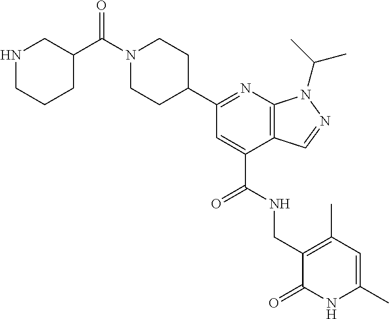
C1N(C(C2CNCCC2)=O)CCC(C2=NC3=C(C(C(=O)NCC4=C(C)C=C(C)NC4=O)=C2)C=NN3C(C)C)C1
